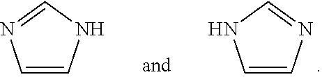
C1=CN=CN1.C1=CNC=N1
